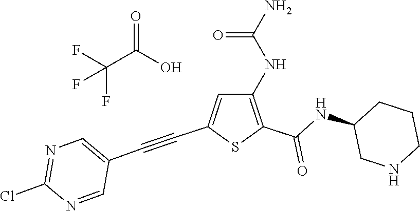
FC(C(O)=O)(F)F.C1(NC(N)=O)=C(C(NC2CNCCC2)=O)SC(C#CC2=CN=C(Cl)N=C2)=C1
